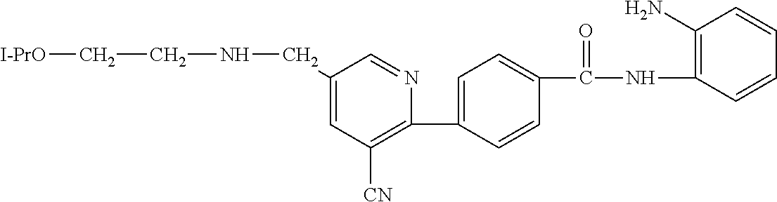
C1(C2=CC=C(C(NC3=C(N)C=CC=C3)=O)C=C2)=C([CN])C=C(CNCC[I-PrO])C=N1
